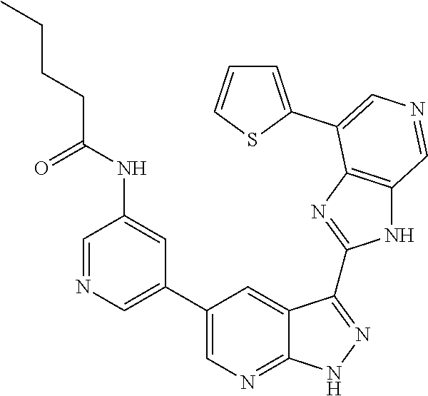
C1=NC=C(C2=CN=C3C(=C2)C(C2=NC4=C(N2)C=NC=C4C2=CC=CS2)=NN3)C=C1NC(CCCC)=O
